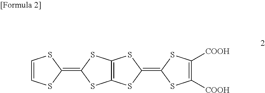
C1=CSC(=C2SC3=C(S2)SC(=C2SC([COOH])=C([COOH])S2)S3)S1
